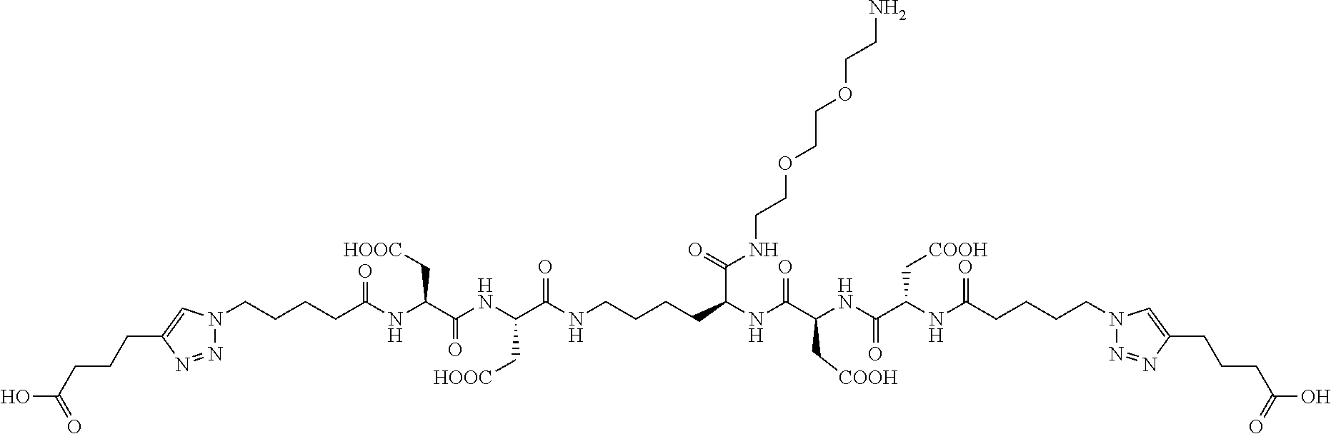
N1=NC(CCCC(O)=O)=CN1CCCCC(NC(C(NC(C(NCCCCC(NC(C(NC(C(NC(CCCCN1N=NC(CCCC(O)=O)=C1)=O)C[COOH])=O)C[COOH])=O)C(=O)NCCOCCOCCN)=O)C[HOOC])=O)C[HOOC])=O
